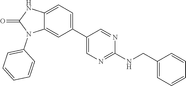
C12=CC(C3=CN=C(NCC4=CC=CC=C4)N=C3)=CC=C1NC(=O)N2C1=CC=CC=C1
